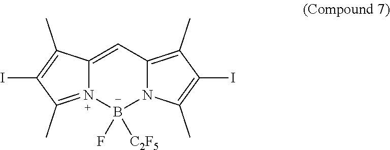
N12=C(C)C(I)=C(C)C1=CC1=C(C)C(I)=C(C)N1B2(F)[C2F5]
